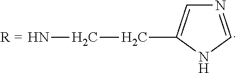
N1=CNC(CCN)=C1
